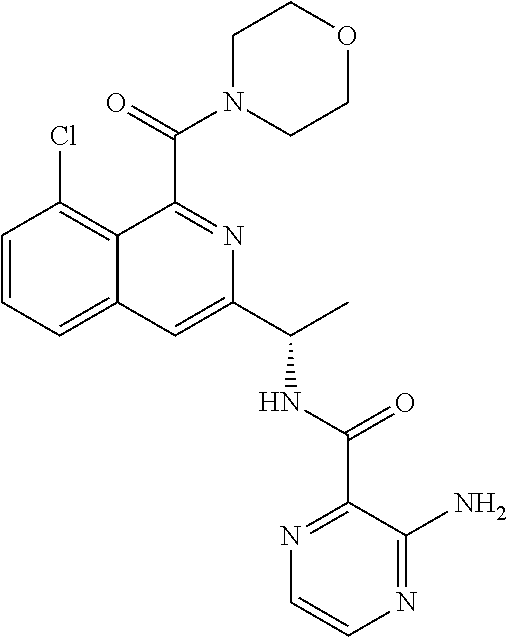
C1=CC=C2C(=C1Cl)C(C(N1CCOCC1)=O)=NC(C(NC(=O)C1=NC=CN=C1N)C)=C2
